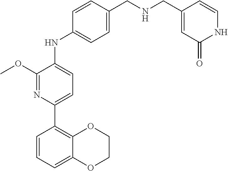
C12=CC=CC(C3=CC=C(NC4=CC=C(CNCC5=CC(=O)NC=C5)C=C4)C(OC)=N3)=C1OCCO2
